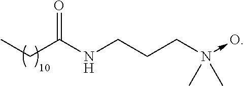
CCC(NCCCN(C)(C)->O)=O
